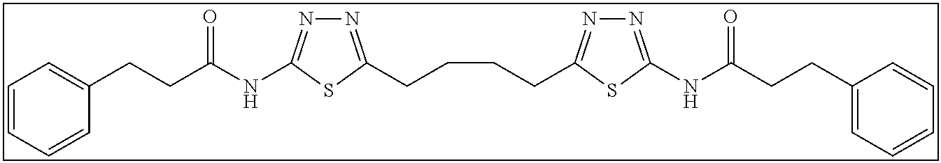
N1=C(NC(CCC2=CC=CC=C2)=O)SC(CCCCC2=NN=C(NC(CCC3=CC=CC=C3)=O)S2)=N1
